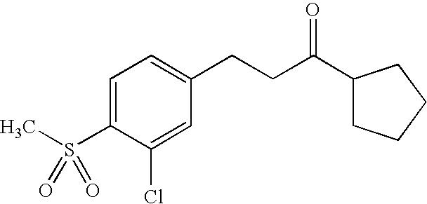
C1CCCC1C(CCC1=CC=C(S(C)(=O)=O)C(Cl)=C1)=O
